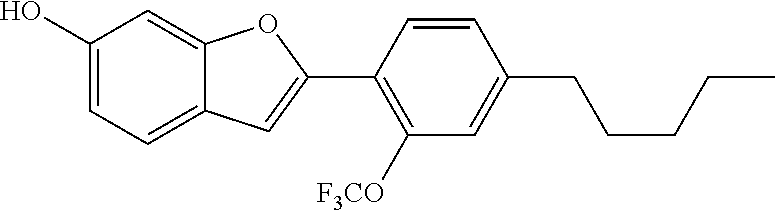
C1(O)=CC=C2C(=C1)OC(C1=C([F3CO])C=C(CCCCC)C=C1)=C2
